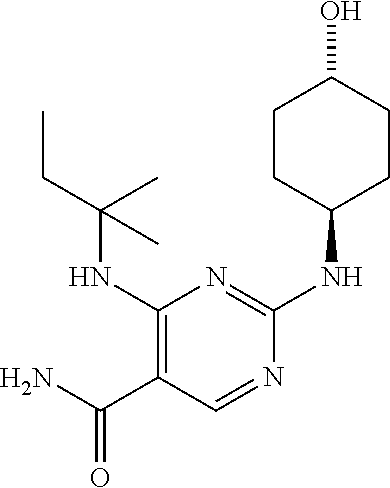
C1(NC(CC)(C)C)=C(C(N)=O)C=NC(NC2CCC(O)CC2)=N1
